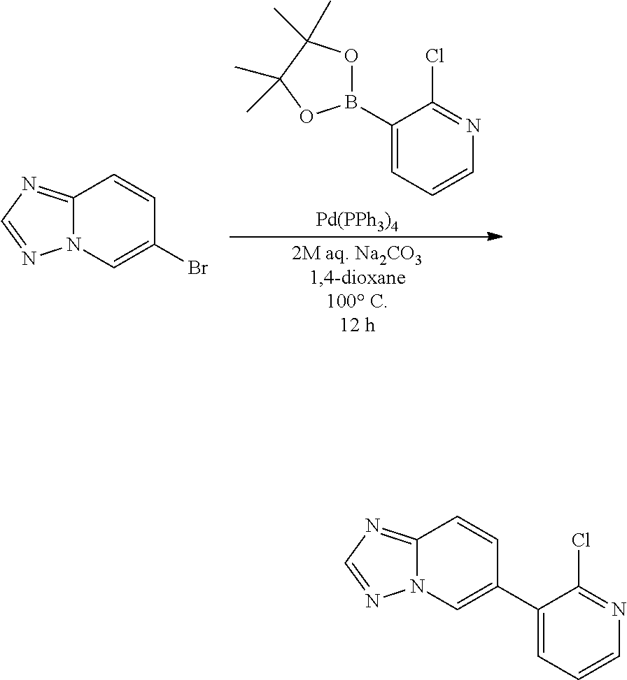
C1(B2OC(C)(C)C(C)(C)O2)=CC=CN=C1Cl.[Pd(PPh3)4].C12=NC=NN1C=C(Br)C=C2.C12=NC=NN1C=C(C1=CC=CN=C1Cl)C=C2
